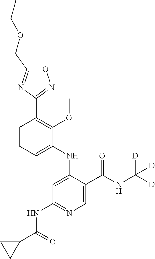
C1=CC=C(NC2=CC(NC(C3CC3)=O)=NC=C2C(NC([D])([D])[D])=O)C(OC)=C1C1=NOC(COCC)=N1
